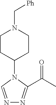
C1CC(N2C=NN=C2C(C)=O)CCN1C[Ph]
